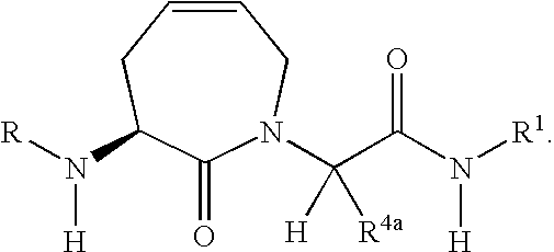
C1(=O)N(C(C(N([R1])[H])=O)([H])[R4a])CC=CCC1N([R])[H]
